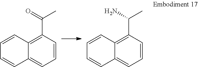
C12=C(C(=O)C)C=CC=C1C=CC=C2.C12=C(C(N)C)C=CC=C1C=CC=C2
